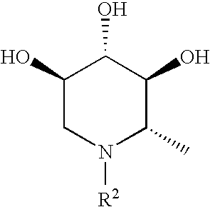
C1(O)CN([R2])C(C)C(O)C1O
